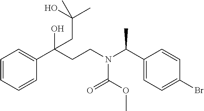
C1=CC=CC(C(CCN(C(C2=CC=C(Br)C=C2)C)C(OC)=O)(O)CC(C)(O)C)=C1
